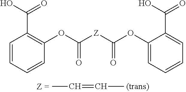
C1=CC=CC(OC([Z]C(OC2=CC=CC=C2C(O)=O)=O)=O)=C1C(O)=O.CC=CC
